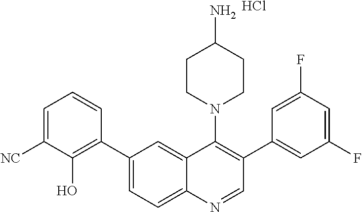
C1(C2=CC=C3C(=C2)C(N2CCC(N)CC2)=C(C2=CC(F)=CC(F)=C2)C=N3)=C(O)C([NC])=CC=C1.Cl
